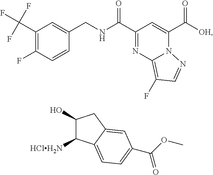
C1(C(F)(F)F)=C(F)C=CC(CNC(=O)C2=NC3=C(F)C=NN3C(C(=O)[OH])=C2)=C1.C1(O)C([HClH2N])C2=CC=C(C(=O)OC)C=C2C1
